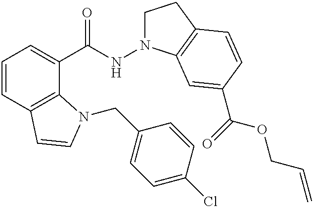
C1=CC2=C(C(C(NN3CCC4=C3C=C(C(=O)OCC=C)C=C4)=O)=C1)N(CC1=CC=C(Cl)C=C1)C=C2
